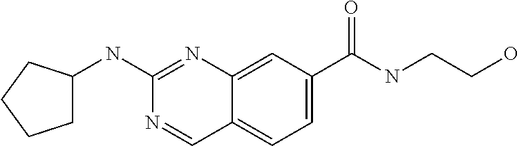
C1(NC2=NC3=CC(C(NCCO)=O)=CC=C3C=N2)CCCC1
